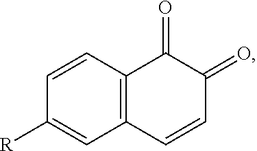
C12=C(C=CC(=O)C1=O)C=C([R])C=C2
